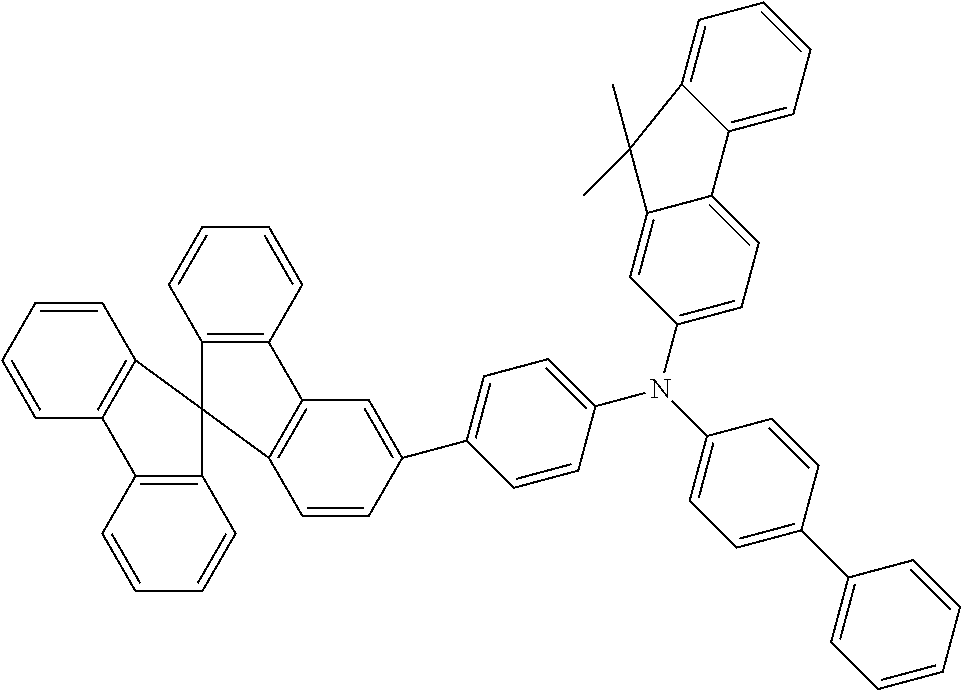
C1=CC=CC2=C1C1(C3=C2C=CC=C3)C2=C(C=CC=C2)C2=C1C=CC(C1=CC=C(N(C3=CC=C(C4=CC=CC=C4)C=C3)C3=CC=C4C(=C3)C(C)(C)C3=CC=CC=C43)C=C1)=C2
